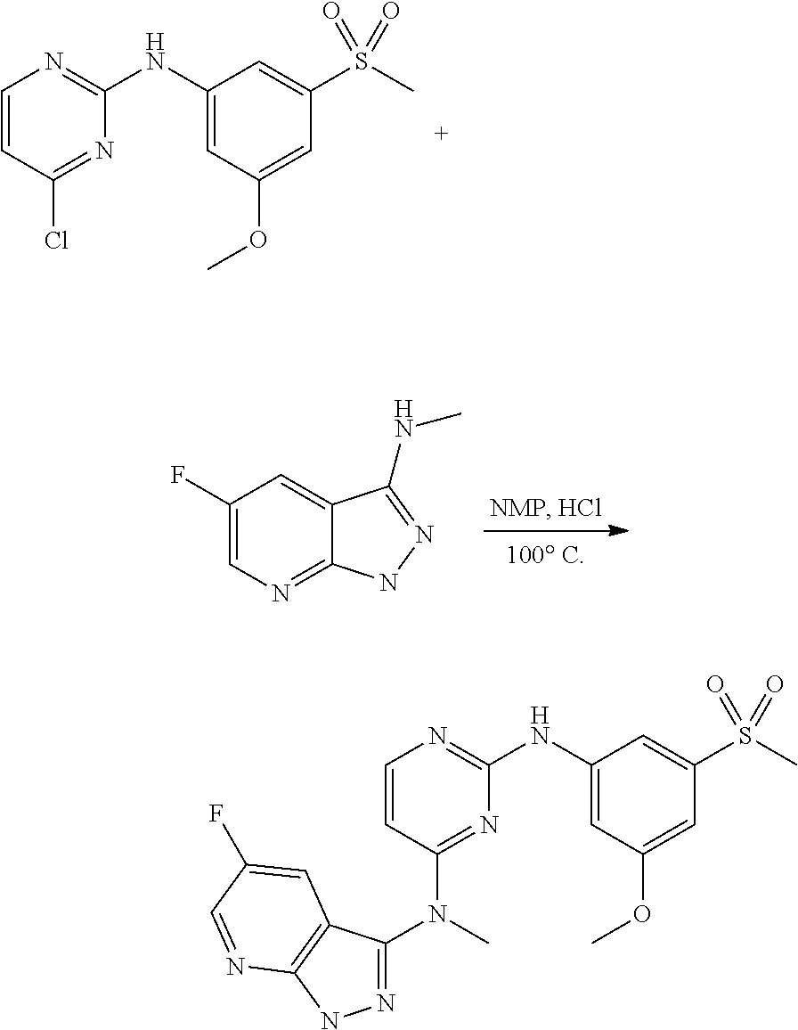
C1=CC(Cl)=NC(NC2=CC(OC)=CC(S(C)(=O)=O)=C2)=N1.C1(F)=CN=C2C(=C1)C(NC)=NN2.C1=CC(N(C)C2=NNC3=C2C=C(F)C=N3)=NC(NC2=CC(OC)=CC(S(C)(=O)=O)=C2)=N1
